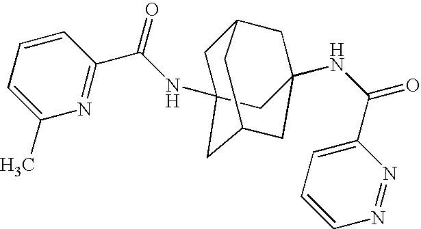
C1(C(=O)NC23CC4CC(NC(=O)C5=CC=CN=N5)(CC(C2)C4)C3)=NC(C)=CC=C1
